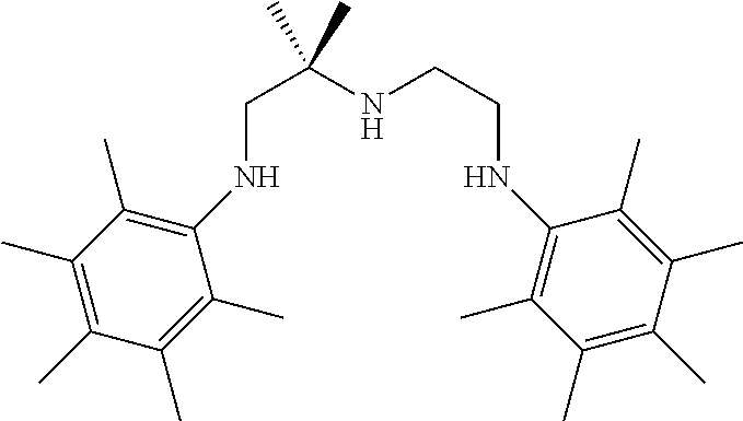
C(NC1=C(C)C(C)=C(C)C(C)=C1C)C(NCCNC1=C(C)C(C)=C(C)C(C)=C1C)(C)C
